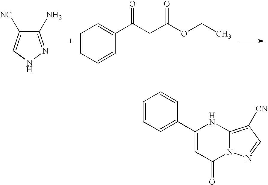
C1(N)=NNC=C1[NC].C1=CC=CC(C(=O)CC(OCC)=O)=C1.C1=CC=C(C2=CC(=O)N3C(=C([CN])C=N3)N2)C=C1
